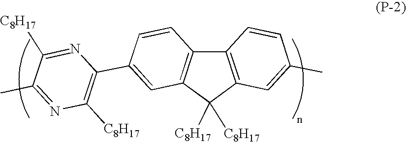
C12=C(C([C8H17])([C8H17])C3=C1C=CC(C1=C([C8H17])N=C(C)C([C8H17])=N1)=C3)C=C(C)C=C2
